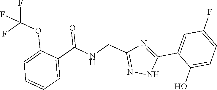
C1=C(OC(F)(F)F)C(C(NCC2=NNC(C3=CC(F)=CC=C3O)=N2)=O)=CC=C1
